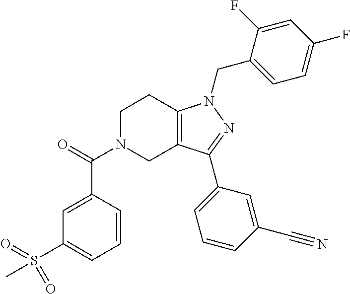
C1N(C(=O)C2=CC(S(=O)(C)=O)=CC=C2)CC2=C(C1)N(CC1=CC=C(F)C=C1F)N=C2C1=CC=CC(C#N)=C1
